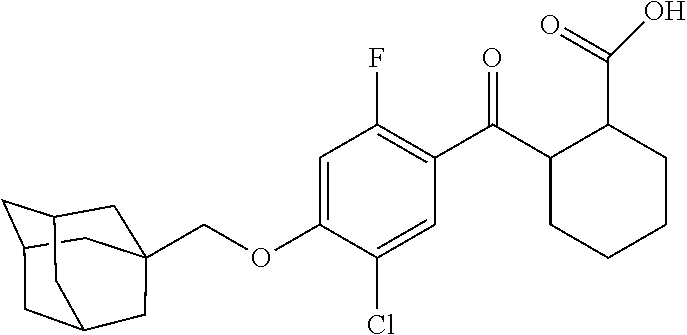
C1=C(OCC23CC4CC(CC(C2)C4)C3)C(Cl)=CC(C(C2CCCCC2C(=O)O)=O)=C1F
